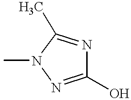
C1(O)=NN(C)C(C)=N1
